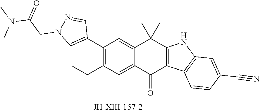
C1(C2=CN(CC(N(C)C)=O)N=C2)=C(CC)C=C2C(=C1)C(C)(C)C1=C(C2=O)C2=C(N1)C=C(C#N)C=C2
